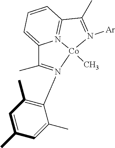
C1(C)=CC(C)=C(N2=C(C)C3=CC=CC4=N3[Co]2(C)N([Ar])=C4C)C(C)=C1
